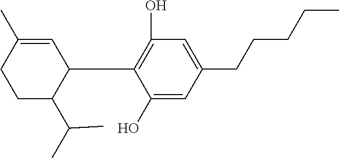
C1(C2=C(O)C=C(CCCCC)C=C2O)C=C(C)CCC1C(C)C
